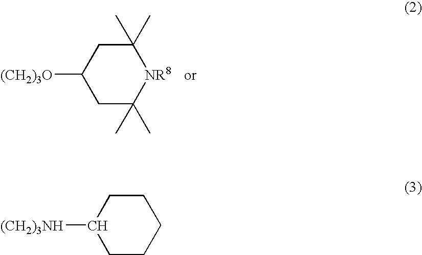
C1C(C)(C)[NR8]C(C)(C)CC1[(CH2)3O].C1CCCCC1[(CH2)3NH]
